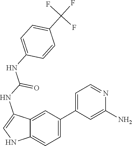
C12=CC=C(C3=CC=NC(N)=C3)C=C1C(NC(NC1=CC=C(C(F)(F)F)C=C1)=O)=CN2
